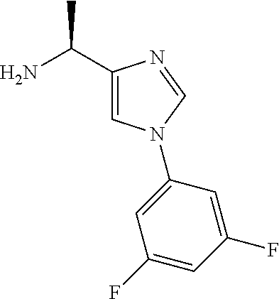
NC(C1=CN(C2=CC(F)=CC(F)=C2)C=N1)C
